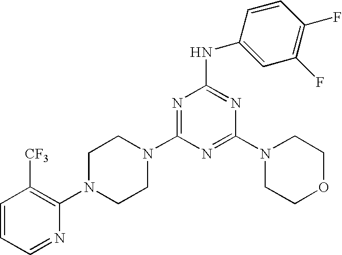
C1=CC=NC(N2CCN(C3=NC(NC4=CC(F)=C(F)C=C4)=NC(N4CCOCC4)=N3)CC2)=C1[CF3]
